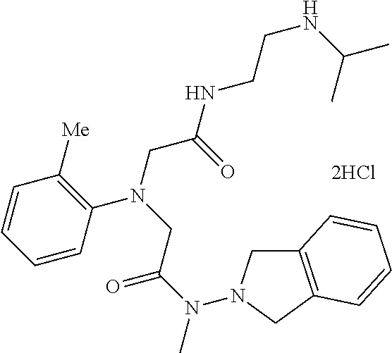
[2HCl].C1=CC=CC([Me])=C1N(CC(NCCNC(C)C)=O)CC(N(C)N1CC2=C(C1)C=CC=C2)=O
